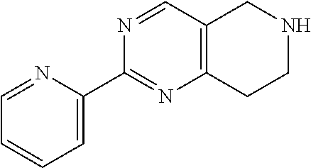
C1=C(C2=NC3=C(C=N2)CNCC3)N=CC=C1
